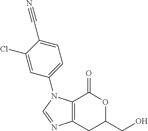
C12=C(CC(CO)OC1=O)N=CN2C1=CC=C(C#N)C(Cl)=C1
